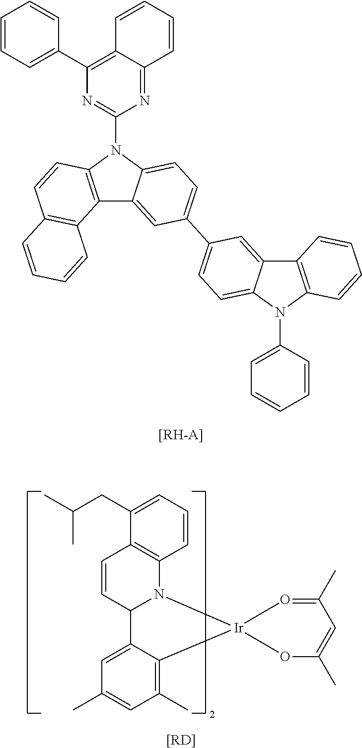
C1=C2C(=C(C)C=C1C)[Ir]1(N3C2C=CC2=C3C=CC=C2CC(C)C)OC(C)=CC(C)=O1.[[RD]].C12=C(N(C3=NC(C4=CC=CC=C4)=C4C(=N3)C=CC=C4)C3=CC=C(C4=CC=C5C(=C4)C4=C(N5C5=CC=CC=C5)C=CC=C4)C=C13)C=CC1=C2C=CC=C1.[[RH-A]]
